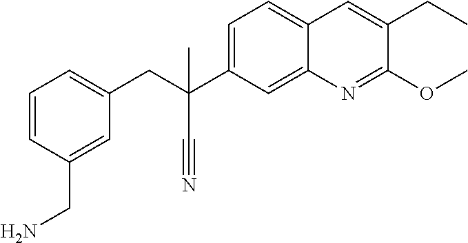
C1=CC(CN)=CC(CC(C2=CC=C3C(=C2)N=C(OC)C(CC)=C3)(C)C#N)=C1
